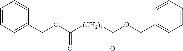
C1=CC=C(COC([(CH2)4]C(=O)OCC2=CC=CC=C2)=O)C=C1
